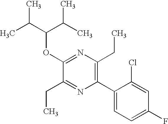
C1(OC(C(C)C)C(C)C)=NC(CC)=C(C2=CC=C(F)C=C2Cl)N=C1CC
